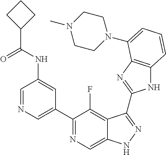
C1=NC=C(C2=NC=C3C(=C2F)C(C2=NC4=C(N2)C=CC=C4N2CCN(C)CC2)=NN3)C=C1NC(C1CCC1)=O
